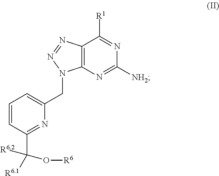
C12=C(N=C([NH2])N=C1[R1])N(CC1=CC=CC(C([R6.2])(O[R6])[R6.1])=N1)N=N2
